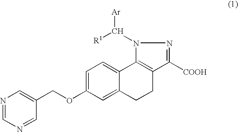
N1=CN=CC(COC2=CC=C3C(=C2)CCC2=C3N(C([R1])[Ar])N=C2[COOH])=C1
